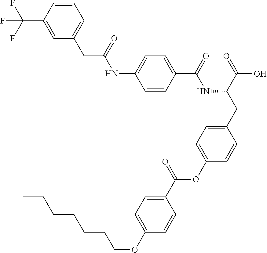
C1=CC(C(=O)NC(CC2=CC=C(OC(C3=CC=C(OCCCCCCC)C=C3)=O)C=C2)C(=O)O)=CC=C1NC(CC1=CC=CC(C(F)(F)F)=C1)=O
